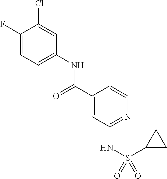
C1(F)=CC=C(NC(C2=CC(NS(=O)(=O)C3CC3)=NC=C2)=O)C=C1Cl
